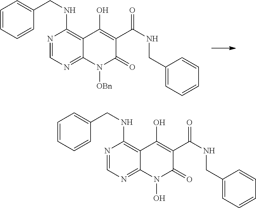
N1=CN=C2C(=C1NCC1=CC=CC=C1)C(O)=C(C(NCC1=CC=CC=C1)=O)C(=O)N2[OBn].N1=CN=C2C(=C1NCC1=CC=CC=C1)C(O)=C(C(NCC1=CC=CC=C1)=O)C(=O)N2O
